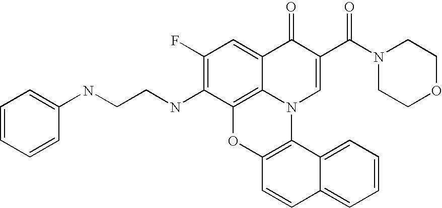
C12=C3C(=CC(F)=C1NCCNC1=CC=CC=C1)C(=O)C(C(N1CCOCC1)=O)=CN3C1=C(O2)C=CC2=CC=CC=C12
